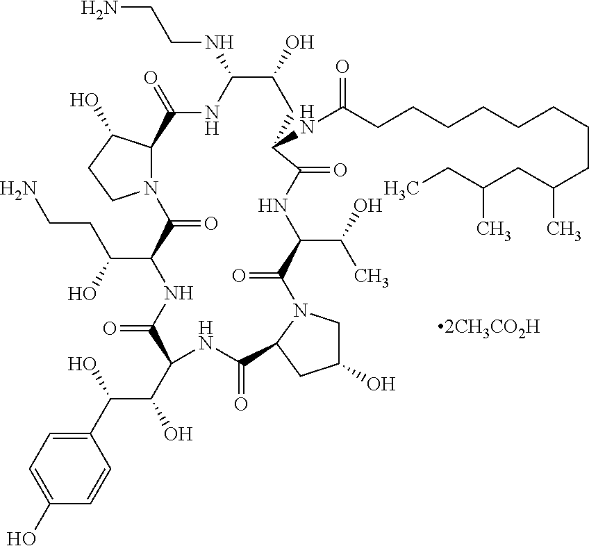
NCCNC1C(O)CC(NC(=O)CCCCCCCCC(C)CC(CC)C)C(=O)NC(C(O)C)C(=O)N2CC(O)CC2C(=O)NC(C(O)C(O)C2=CC=C(O)C=C2)C(=O)NC(C(CCN)O)C(=O)N2C(C(=O)N1)C(O)CC2
